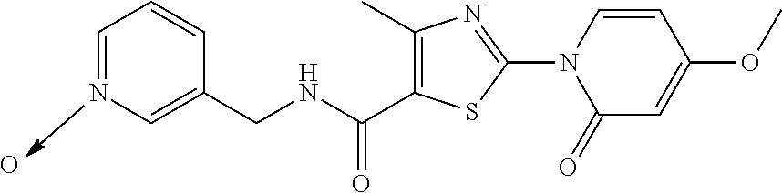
C1=NC=C(CNC(=O)C2=C(C)N=C(N3C(=O)C=C(OC)C=C3)S2)C=C1.O
